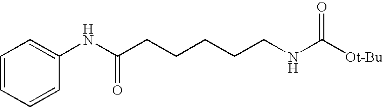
C(C(NC1=CC=CC=C1)=O)CCCCNC(=O)[Ot-Bu]
